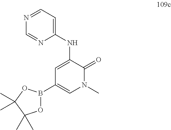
N1=CC=C(NC2=CC(B3OC(C)(C)C(C)(C)O3)=CN(C)C2=O)N=C1
